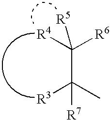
C(C(C)([R3])[R7])([R6])([R4])[R5]
